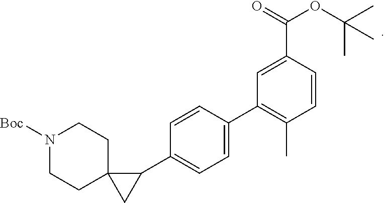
N1([Boc])CCC2(CC1)CC2C1=CC=C(C2=C(C)C=CC(C(=O)OC(C)(C)C)=C2)C=C1
